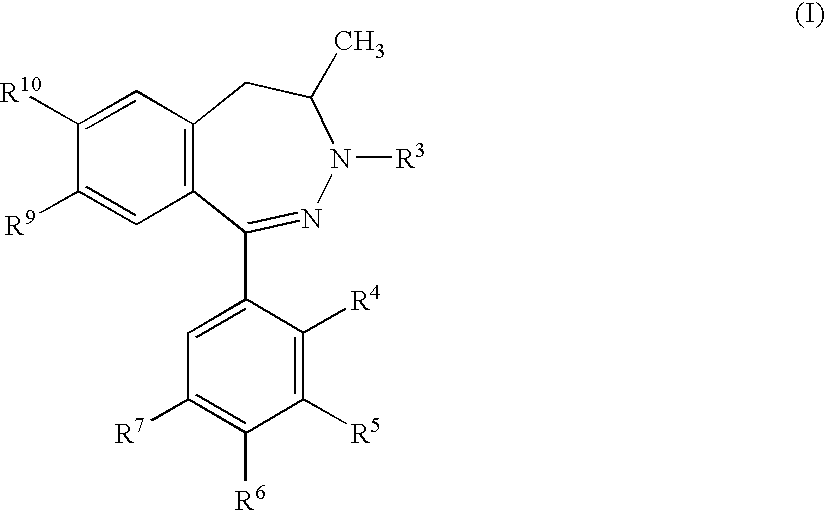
C1([R9])=CC2=C(C=C1[R10])CC(C)N([R3])N=C2C1=CC([R7])=C([R6])C([R5])=C1[R4]
